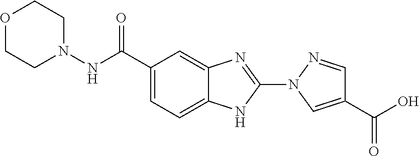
C1(N2C=C(C(O)=O)C=N2)=NC2=CC(C(NN3CCOCC3)=O)=CC=C2N1
